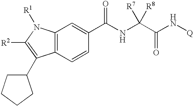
[R2]C1=C(C2CCCC2)C2=C(N1[R1])C=C(C(=O)NC(C(N[Q])=O)([R7])[R8])C=C2
